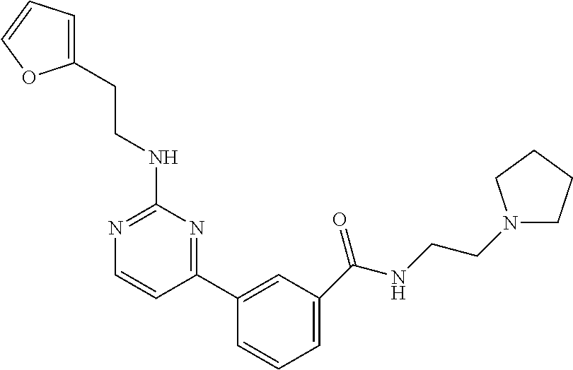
N1=C(NCCC2=CC=CO2)N=C(C2=CC(C(NCCN3CCCC3)=O)=CC=C2)C=C1
